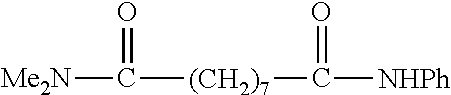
[Me2N]C([(CH2)7]C([NHPh])=O)=O
